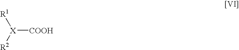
[R1][X]([R2])[COOH]
